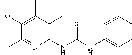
C1(NC(NC2=CC=CC=C2)=S)=C(C)C(C)=C(O)C(C)=N1
